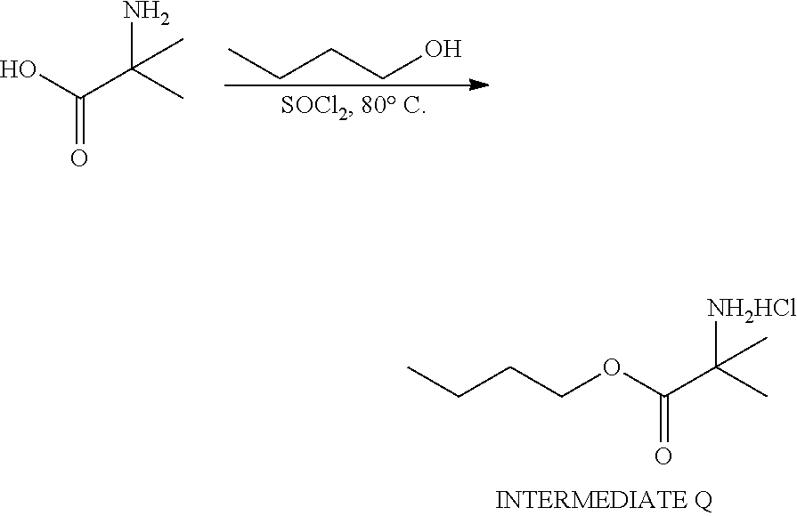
[NH2HCl]C(C)(C(OCCCC)=O)C.C(O)CCC.NC(C)(C(O)=O)C
